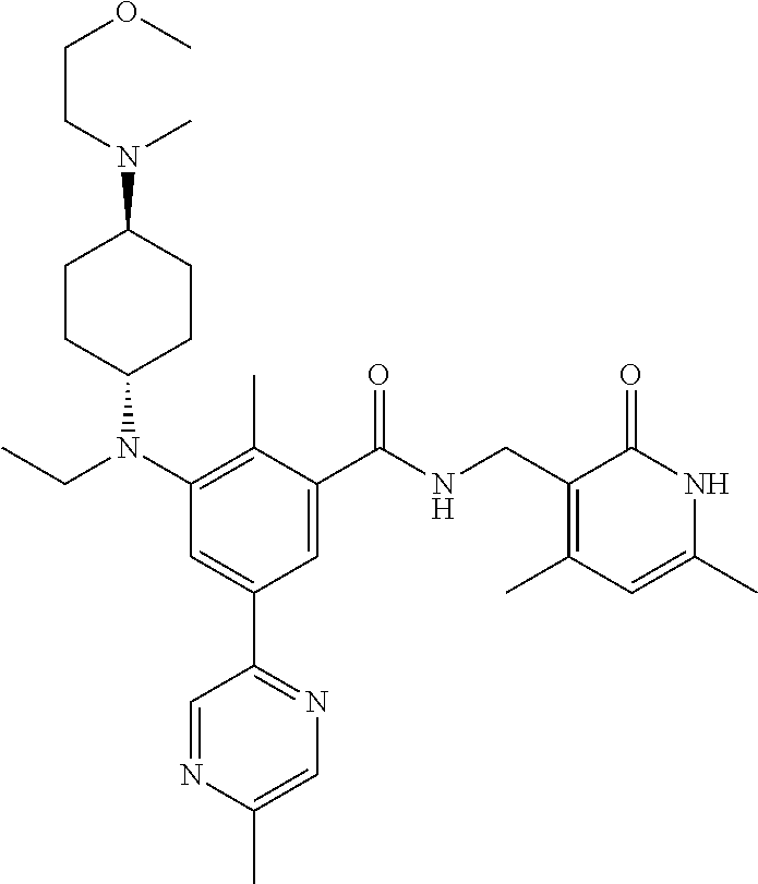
N1=CC(C2=CC(N(CC)C3CCC(N(CCOC)C)CC3)=C(C)C(C(NCC3=C(C)C=C(C)NC3=O)=O)=C2)=NC=C1C
